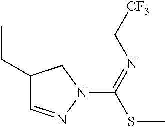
C1(CC)C=NN(C(SC)=NC[CF3])C1
